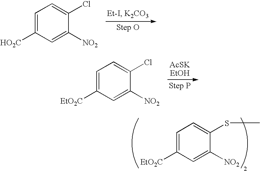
C1=C([HO2C])C=C([NO2])C(Cl)=C1.C1=C([EtO2C])C=C([NO2])C(Cl)=C1.C1=C([EtO2C])C=C([NO2])C(SC)=C1
